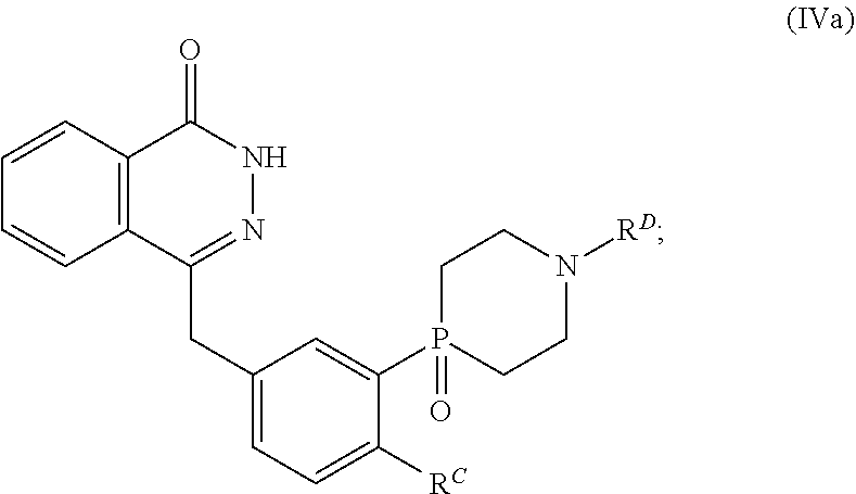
C12=C(C(=O)NN=C1CC1=CC=C([RC])C(P3(=O)CCN([RD])CC3)=C1)C=CC=C2
